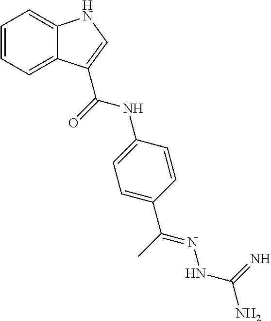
C1=CC=C2C(=C1)NC=C2C(=O)NC1=CC=C(C(C)=NNC(N)=N)C=C1
